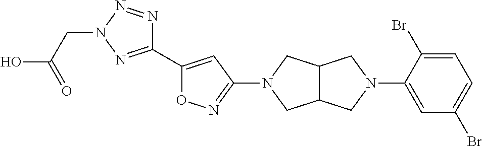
C1(C2=CC(N3CC4C(C3)CN(C3=CC(Br)=CC=C3Br)C4)=NO2)=NN(CC(O)=O)N=N1
